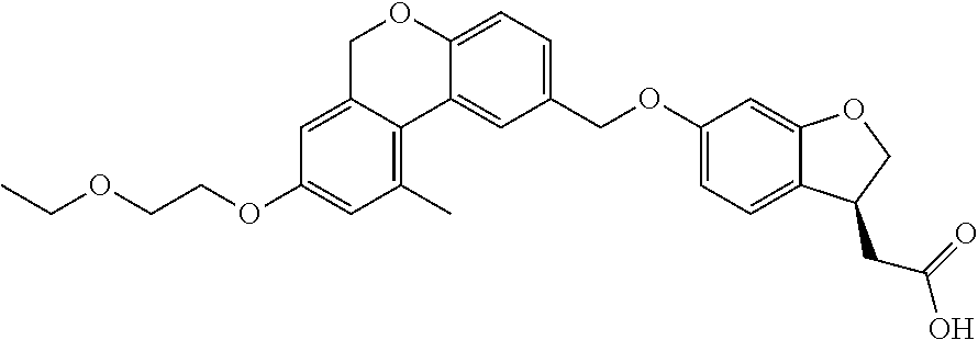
CCOCCOC1=CC(C)=C2C(=C1)COC1=CC=C(COC3=CC=C4C(=C3)OCC4CC(O)=O)C=C21
